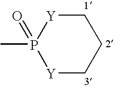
[Y]1CCC[Y]P1(C)=O
